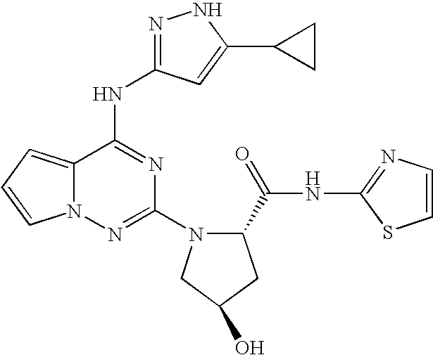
N1=C(NC2=NC(N3C(C(=O)NC4=NC=CS4)CC(O)C3)=NN3C2=CC=C3)C=C(C2CC2)N1
